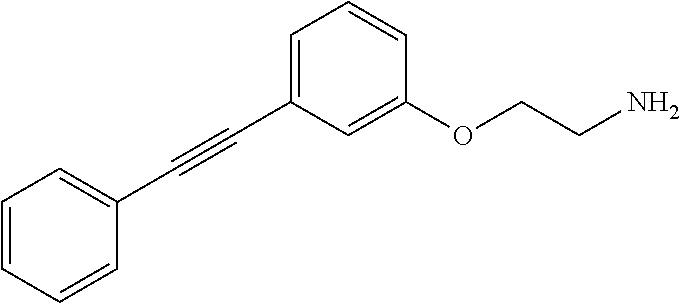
C1(C#CC2=CC=CC(OCCN)=C2)=CC=CC=C1
